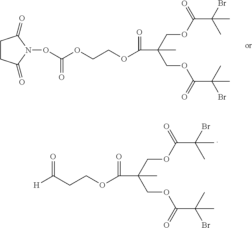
C1CC(=O)N(OC(OCCOC(=O)C(COC(C(Br)(C)C)=O)(COC(C(C)(Br)C)=O)C)=O)C1=O.[H]C(CCOC(=O)C(COC(C(Br)(C)C)=O)(COC(C(C)(Br)C)=O)C)=O
